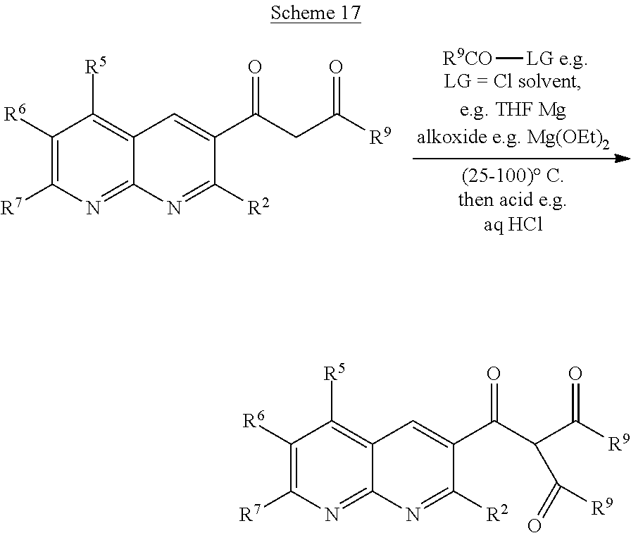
C1([R6])=C([R7])N=C2C(=C1[R5])C=C(C(C(C([R9])=O)C(=O)[R9])=O)C([R2])=N2.C1([R6])=C([R7])N=C2C(=C1[R5])C=C(C(CC([R9])=O)=O)C([R2])=N2.[R9CO][LG e.g]
